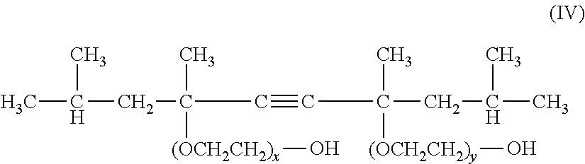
C(C)(CC(C)(C#CC(CC(C)C)(C)[(OCH2CH2)y]O)[(OCH2CH2)x]O)C
